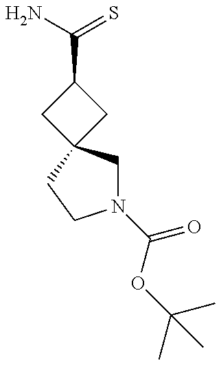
N1(C(OC(C)(C)C)=O)CC2(CC1)CC(C(N)=S)C2
